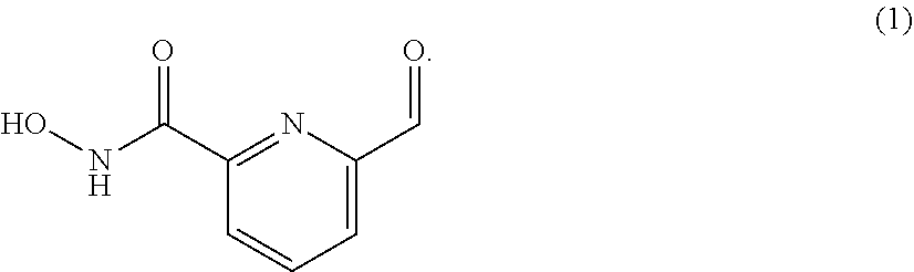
ONC(C1=NC(C=O)=CC=C1)=O
